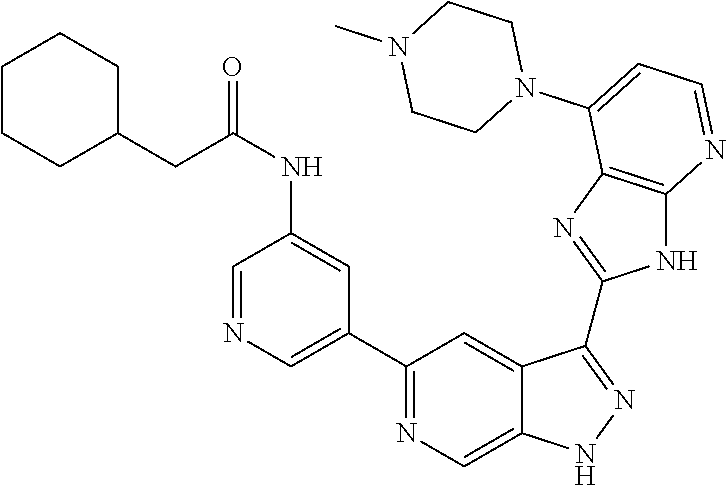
C1(C2=NC=C3C(=C2)C(C2=NC4=C(N2)N=CC=C4N2CCN(C)CC2)=NN3)=CN=CC(NC(CC2CCCCC2)=O)=C1
